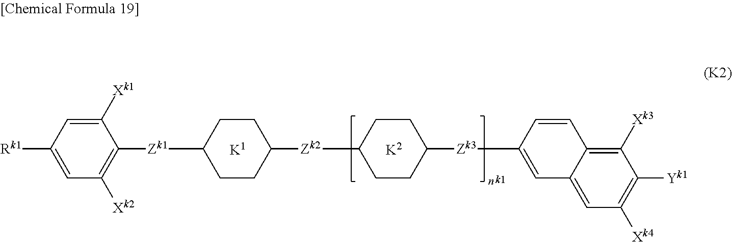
C1([Xk1])=CC([Rk1])=CC([Xk2])=C1[Zk1]C1CCC([Zk2]C2CCC([Zk3]C3=CC4=CC([Xk4])=C([Yk1])C([Xk3])=C4C=C3)CC2)CC1
